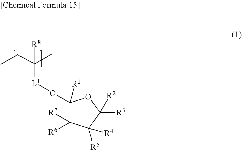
C1(O[L1]C(C)(CC)[R8])([R1])C([R6])([R7])C([R5])([R4])C([R3])([R2])O1
